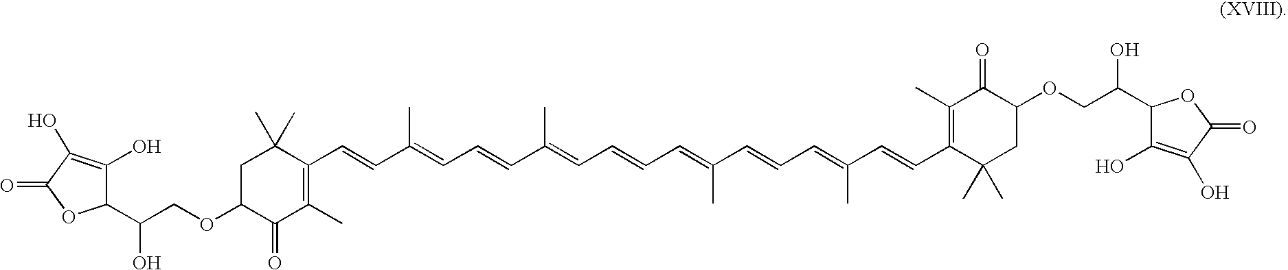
C1C(OCC(O)C2C(O)=C(O)C(=O)O2)C(=O)C(C)=C(C=CC(=CC=CC(=CC=CC=C(C=CC=C(C=CC2=C(C)C(=O)C(OCC(C3C(O)=C(O)C(=O)O3)O)CC2(C)C)C)C)C)C)C1(C)C
